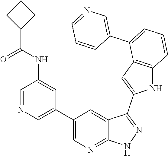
C1(C2=CN=CC(NC(C3CCC3)=O)=C2)=CN=C2C(=C1)C(C1=CC3=C(N1)C=CC=C3C1=CN=CC=C1)=NN2
